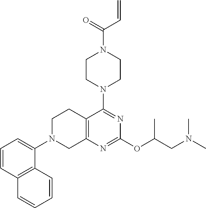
C12=C(N=C(OC(C)CN(C)C)N=C1N1CCN(C(=O)C=C)CC1)CN(C1=CC=CC3=C1C=CC=C3)CC2
